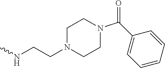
C1N(CCNC)CCN(C(=O)C2=CC=CC=C2)C1
